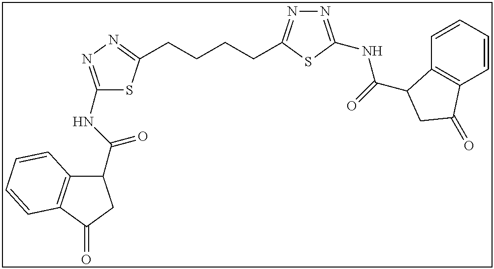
N1=C(NC(=O)C2C3=C(C=CC=C3)C(=O)C2)SC(CCCCC2=NN=C(NC(C3C4=C(C(=O)C3)C=CC=C4)=O)S2)=N1
